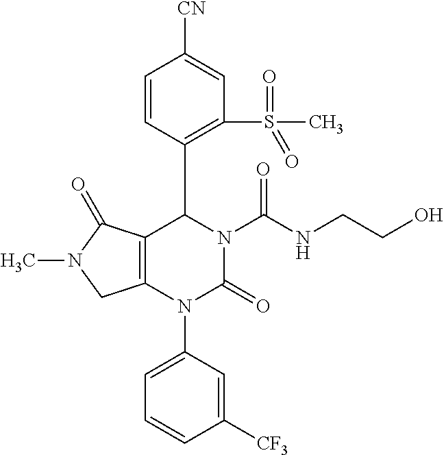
C12=C(N(C3=CC=CC([CF3])=C3)C(=O)N(C(NCCO)=O)C1C1=C(S(=O)(=O)C)C=C([CN])C=C1)CN(C)C2=O
